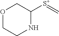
O1CCNC([S+]=C)C1
